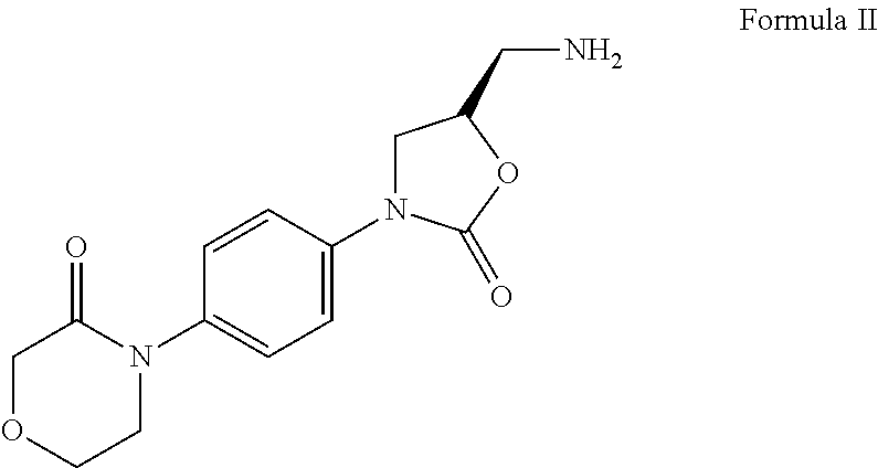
C1=CC(N2C(=O)COCC2)=CC=C1N1CC(CN)OC1=O
